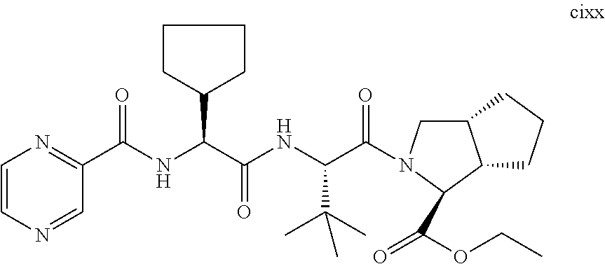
C1CC(C(C(NC(C(=O)N2C(C(=O)OCC)C3C(C2)CCC3)C(C)(C)C)=O)NC(C2=NC=CN=C2)=O)CC1
